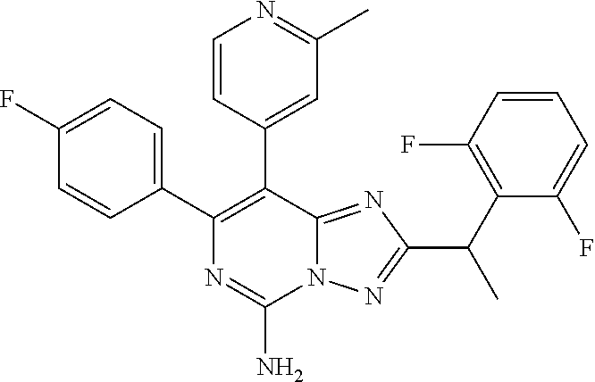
N12C(=NC(C(C3=C(F)C=CC=C3F)C)=N1)C(C1=CC(C)=NC=C1)=C(C1=CC=C(F)C=C1)N=C2N
